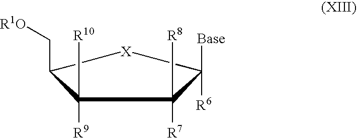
C1([R9])([R10])C(C[R1O])[X]C([R6])([Base])C1([R7])[R8]
